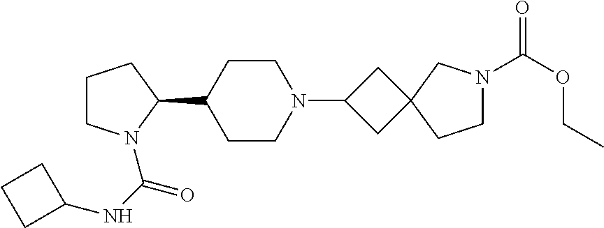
C1CN(C(NC2CCC2)=O)C(C2CCN(C3CC4(C3)CCN(C(OCC)=O)C4)CC2)C1
